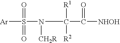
[Ar]S(N([CH2R])C([R1])([R2])C(=O)[NHOH])(=O)=O
